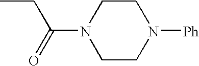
CCC(N1CCN([Ph])CC1)=O
